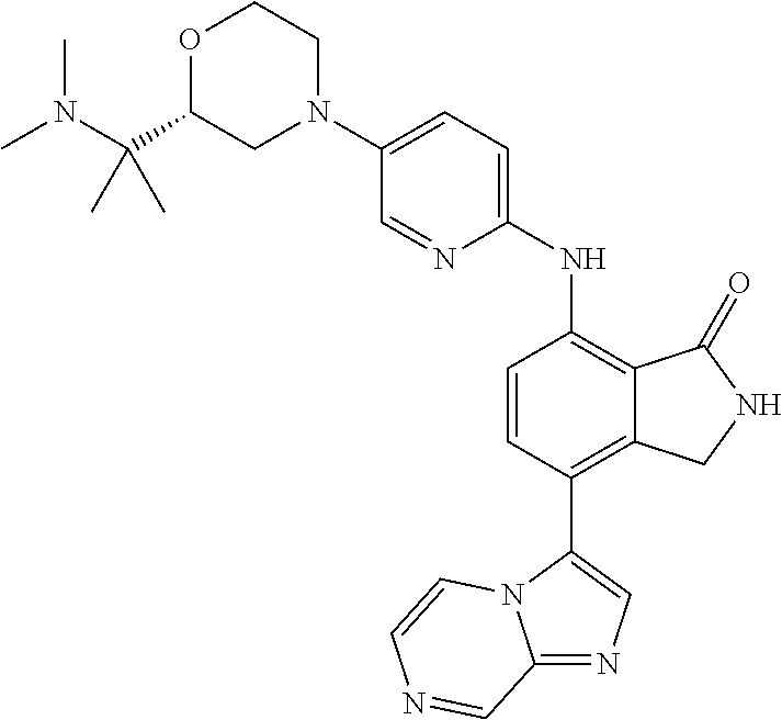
C1(N2CCOC(C(C)(N(C)C)C)C2)=CC=C(NC2=C3C(=C(C4=CN=C5N4C=CN=C5)C=C2)CNC3=O)N=C1
